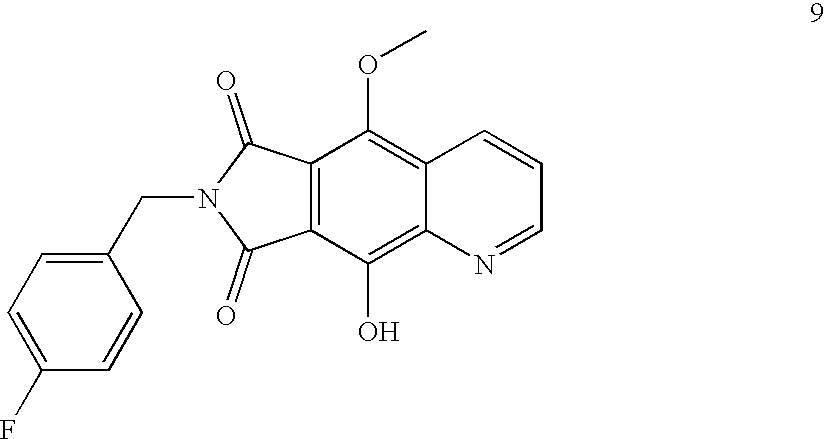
C12=C(C(=O)N(CC3=CC=C(F)C=C3)C1=O)C(OC)=C1C(=C2O)N=CC=C1
